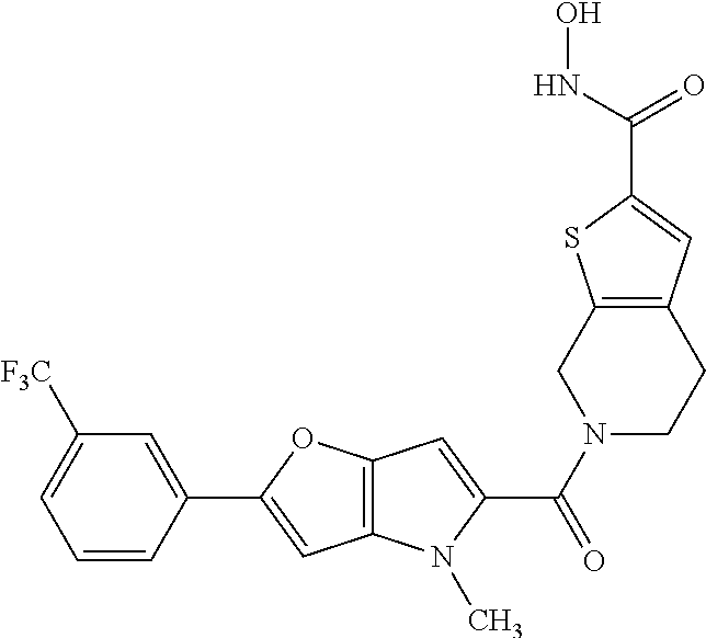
C1=CC(C2=CC3=C(O2)C=C(C(N2CCC4=C(C2)SC(C(NO)=O)=C4)=O)N3C)=CC([F3C])=C1
